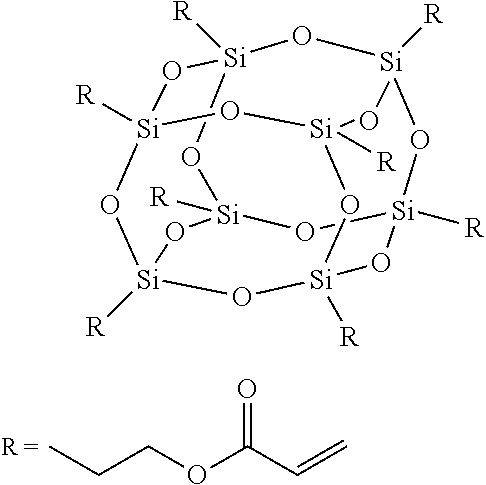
CCCOC(C=C)=O.[Si]12([R])O[Si]3([R])O[Si]4([R])O[Si]([R])(O1)O[Si]1([R])O[Si]([R])(O2)O[Si]([R])(O3)O[Si]([R])(O4)O1
